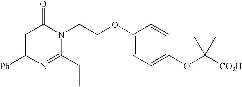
C1=C([Ph])N=C(CC)N(CCOC2=CC=C(OC([CO2H])(C)C)C=C2)C1=O
